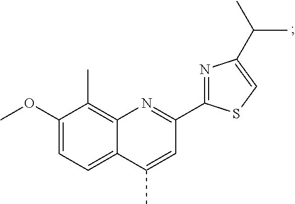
C1(OC)=CC=C2C(=C1C)N=C(C1=NC(C(C)C)=CS1)C=C2C
